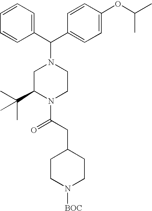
C1=CC=CC(C(N2CC(C(C)(C)C)N(C(CC3CCN([BOC])CC3)=O)CC2)C2=CC=C(OC(C)C)C=C2)=C1
